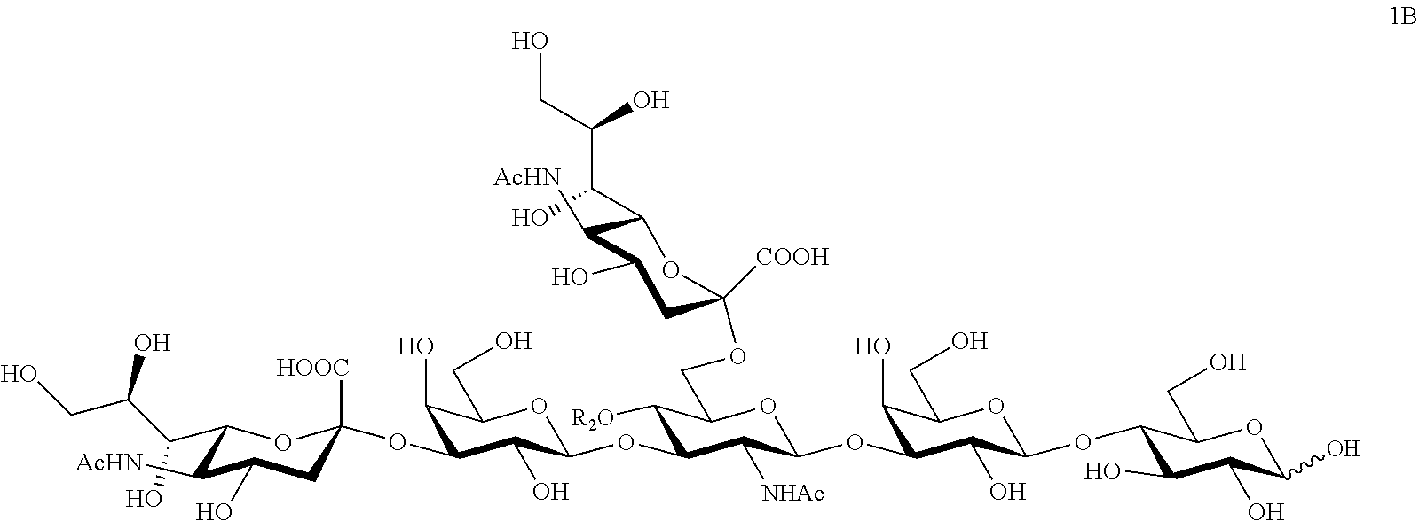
O1C(CO)C(O)C(OC2([HOOC])CC(O)C([AcHN])C(C(C(CO)O)O)O2)C(O)C1OC1C([NHAc])C(OC2C(O)C(OC3C(O)C(O)C(O)OC3CO)OC(CO)C2O)OC(COC2([COOH])CC(O)C([AcHN])C(C(C(CO)O)O)O2)C1[R2O]
